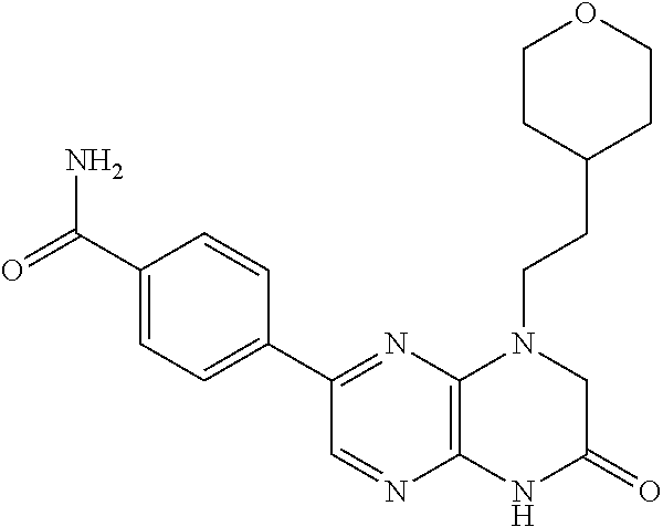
C12=C(N=C(C3=CC=C(C(N)=O)C=C3)C=N1)N(CCC1CCOCC1)CC(=O)N2
